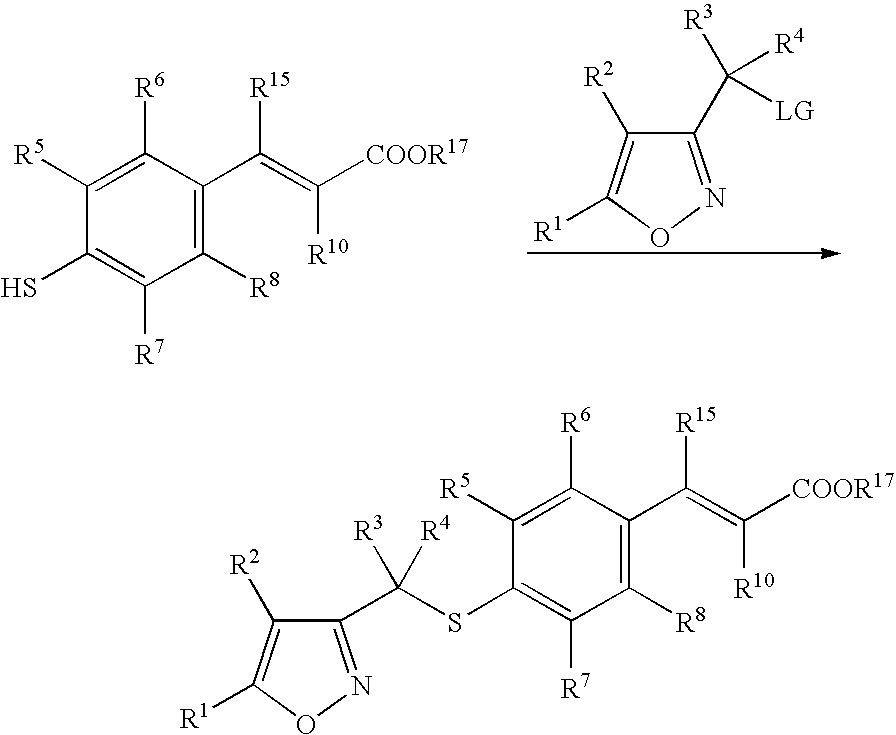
C1(C([R3])([R4])[LG])=NOC([R1])=C1[R2].C1([R8])=C(C(=C([R10])[COOR17])[R15])C([R6])=C([R5])C(S)=C1[R7].C1([R8])=C(C(=C([R10])[COOR17])[R15])C([R6])=C([R5])C(SC([R3])([R4])C2=NOC([R1])=C2[R2])=C1[R7]
